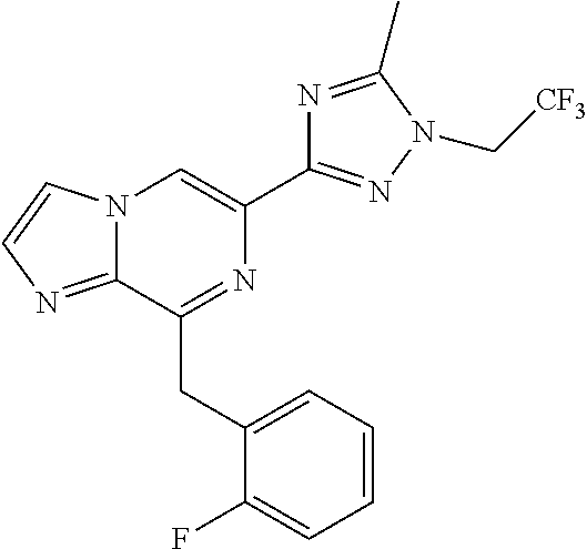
N12C(=NC=C1)C(CC1=CC=CC=C1F)=NC(C1=NN(C[CF3])C(C)=N1)=C2
